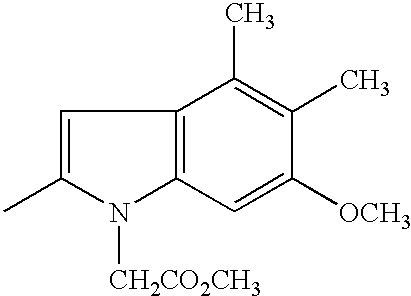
C1=C(C)N([CH2CO2CH3])C2=C1C(C)=C(C)C([OCH3])=C2
